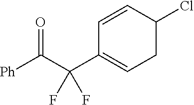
C1=CC(Cl)CC=C1C(C([Ph])=O)(F)F
